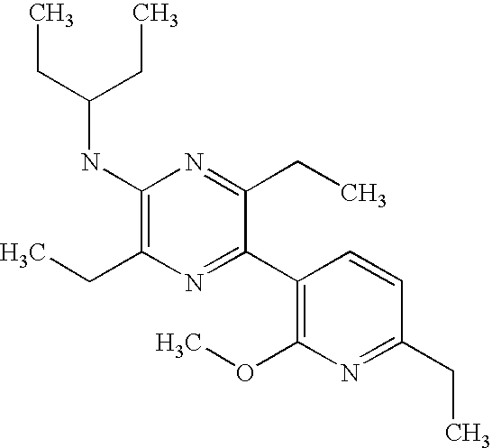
C1(NC(CC)CC)=C(CC)N=C(C2=C(OC)N=C(CC)C=C2)C(CC)=N1
